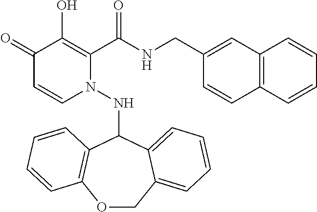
C1(=O)C=CN(NC2C3=C(OCC4=CC=CC=C24)C=CC=C3)C(C(NCC2=CC3=C(C=C2)C=CC=C3)=O)=C1O
